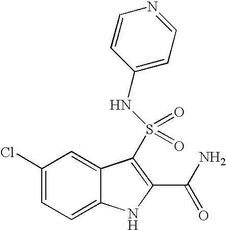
C1(Cl)=CC=C2C(=C1)C(S(=O)(=O)NC1=CC=NC=C1)=C(C(N)=O)N2
